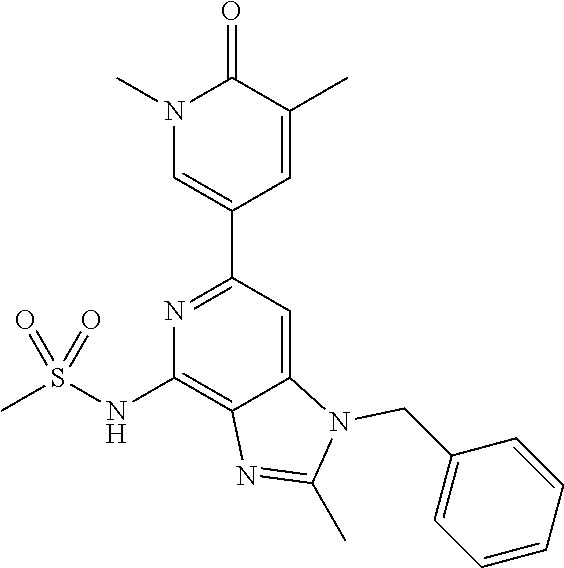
N1(C)C=C(C2=NC(NS(C)(=O)=O)=C3C(=C2)N(CC2=CC=CC=C2)C(C)=N3)C=C(C)C1=O
